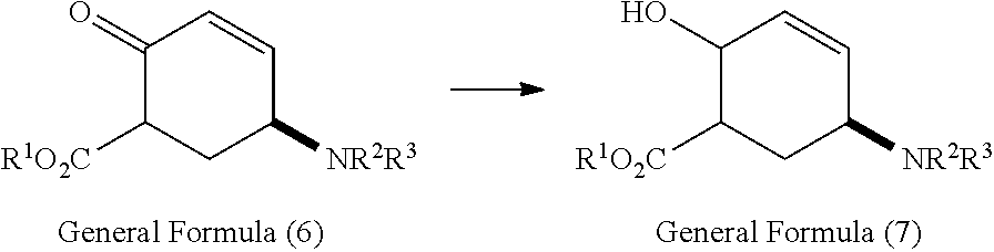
C1(=O)C([R1O2C])CC([NR2R3])C=C1.C1(O)C([R1O2C])CC([NR2R3])C=C1
